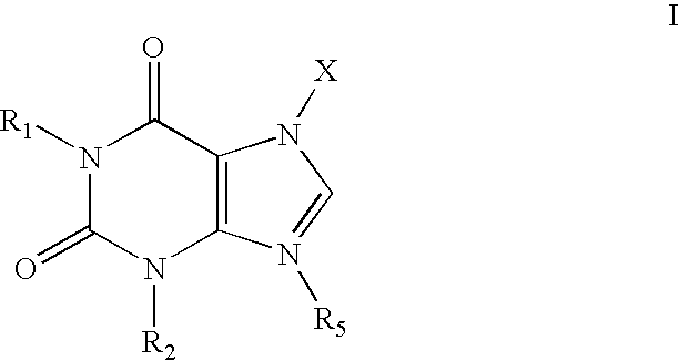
N1([R1])C(=O)N([R2])C2=C(C1=O)N([X])C=N2[R5]
